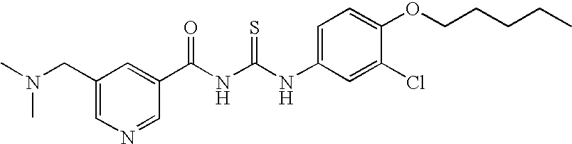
N(C1=CC=C(OCCCCC)C(Cl)=C1)C(NC(C1=CC(CN(C)C)=CN=C1)=O)=S
